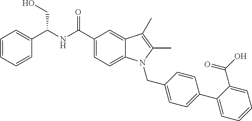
C1(C(NC(C2=CC=C3C(=C2)C(C)=C(C)N3CC2=CC=C(C3=CC=CC=C3C(O)=O)C=C2)=O)CO)=CC=CC=C1
